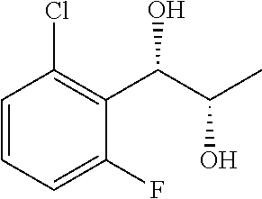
C1=CC=C(F)C(C(C(C)O)O)=C1Cl
